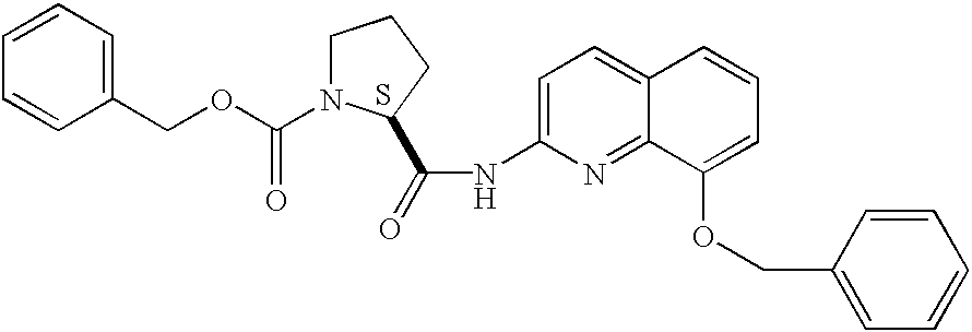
C1(COC(N2CCCC2C(=O)NC2=CC=C3C(=N2)C(OCC2=CC=CC=C2)=CC=C3)=O)=CC=CC=C1.S
